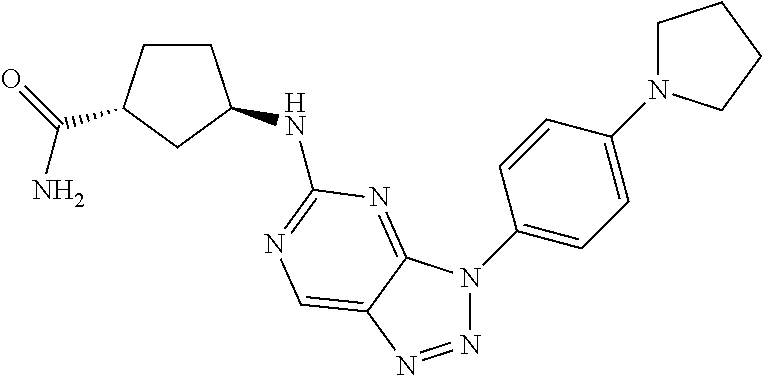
N1=NC2=CN=C(NC3CCC(C(=O)N)C3)N=C2N1C1=CC=C(N2CCCC2)C=C1
